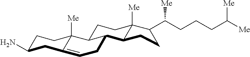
C1C(N)CC2=CCC3C(C2([Me])C1)CCC1([Me])C3CCC1C(CCCC([Me])[Me])[Me]
